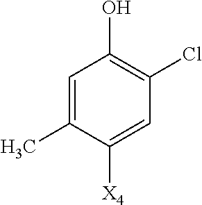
C1=C(C)C([X4])=CC(Cl)=C1O
